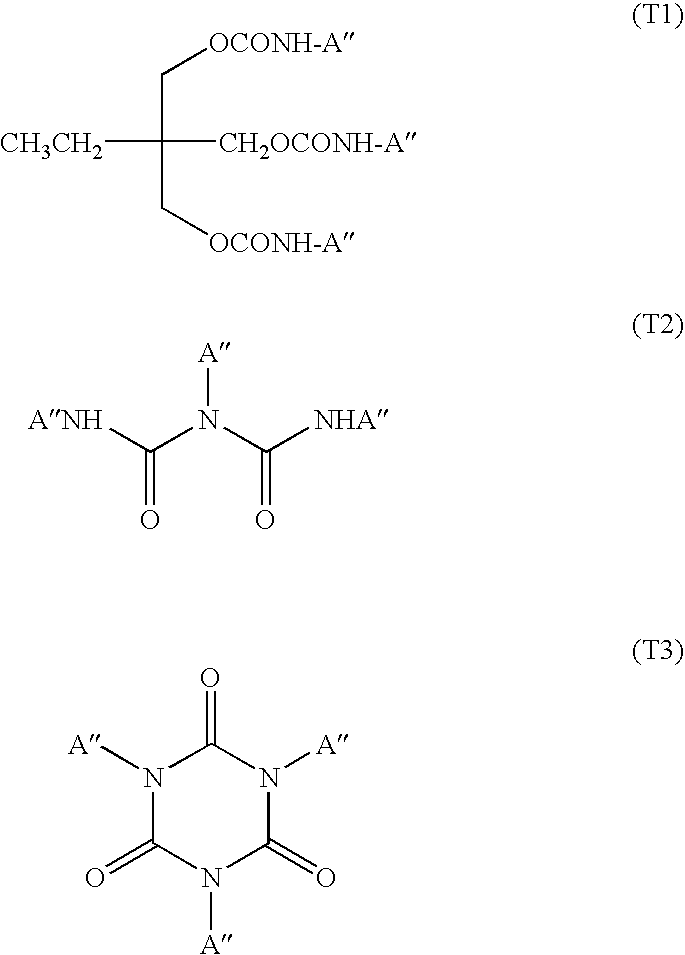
[CH3CH2]C(C[OCONH-A])(C[OCONH-A])[CH2OCONH-A].[ANH]C(N(C([NHA])=O)[A])=O.N1([A])C(=O)N([A])C(=O)N([A])C1=O
